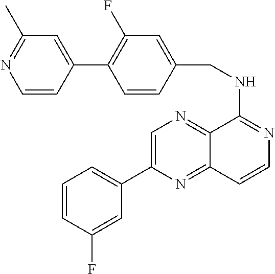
C12=NC=C(C3=CC=CC(F)=C3)N=C1C=CN=C2NCC1=CC(F)=C(C2=CC(C)=NC=C2)C=C1
